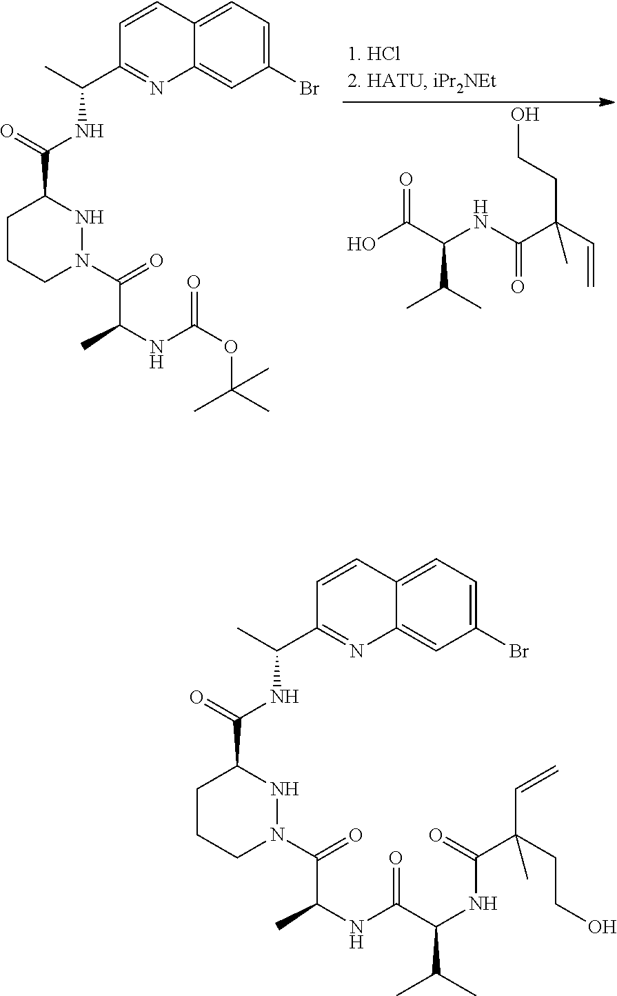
OC(C(NC(C(C=C)(CCO)C)=O)C(C)C)=O.C1(Br)=CC=C2C(=C1)N=C(C(NC(=O)C1CCCN(C(C(C)NC(=O)OC(C)(C)C)=O)N1)C)C=C2.C1(Br)=CC=C2C(=C1)N=C(C(NC(=O)C1CCCN(C(C(C)NC(=O)C(C(C)C)NC(C(CCO)(C=C)C)=O)=O)N1)C)C=C2
